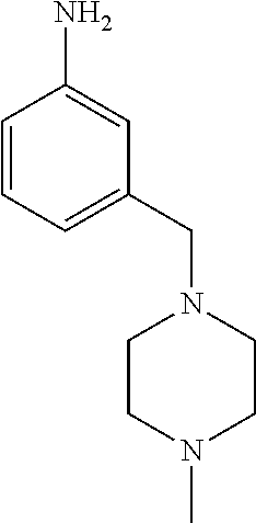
C1CN(C)CCN1CC1=CC=CC(N)=C1
